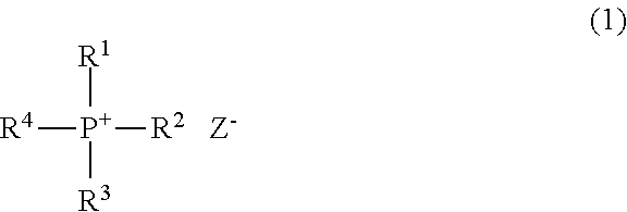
[R4][P+]([R2])([R1])[R3]
